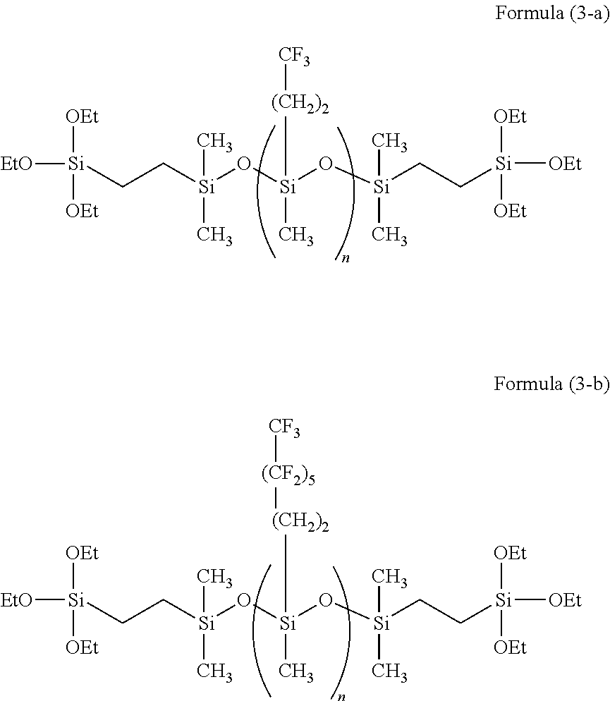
[Si](CC[Si](O[Si](O[Si](CC[Si]([OEt])([OEt])[OEt])(C)C)([(CH2)2][CF3])C)(C)C)([EtO])([OEt])[OEt].C([Si](O[Si](O[Si](CC[Si]([OEt])([OEt])[OEt])(C)C)(C)[(CH2)2][(CF2)5][CF3])(C)C)C[Si]([EtO])([OEt])[OEt]
